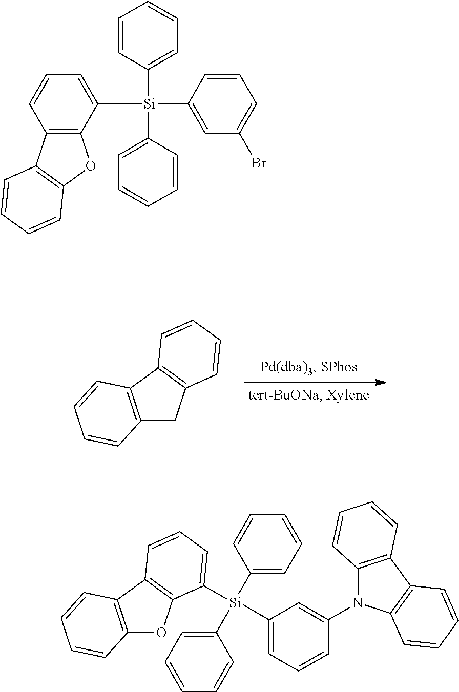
C1=CC([Si](C2=CC=CC3=C2OC2=C3C=CC=C2)(C2=CC(Br)=CC=C2)C2=CC=CC=C2)=CC=C1.C12=C(C3=C(C1)C=CC=C3)C=CC=C2.C1([Si](C2=CC=CC=C2)(C2=CC=CC=C2)C2=CC=CC3=C2OC2=C3C=CC=C2)=CC=CC(N2C3=C(C4=C2C=CC=C4)C=CC=C3)=C1
